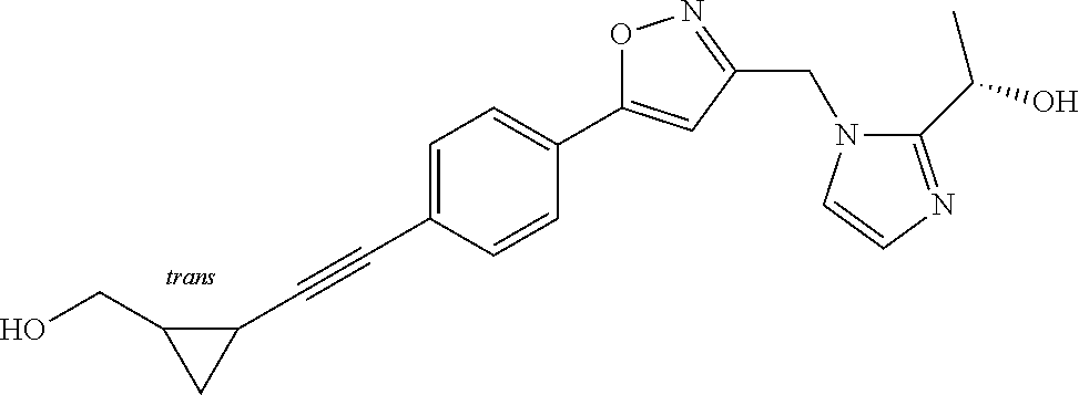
C1=C(C#CC2C(CO)C2)C=CC(C2=CC(CN3C(C(O)C)=NC=C3)=NO2)=C1
